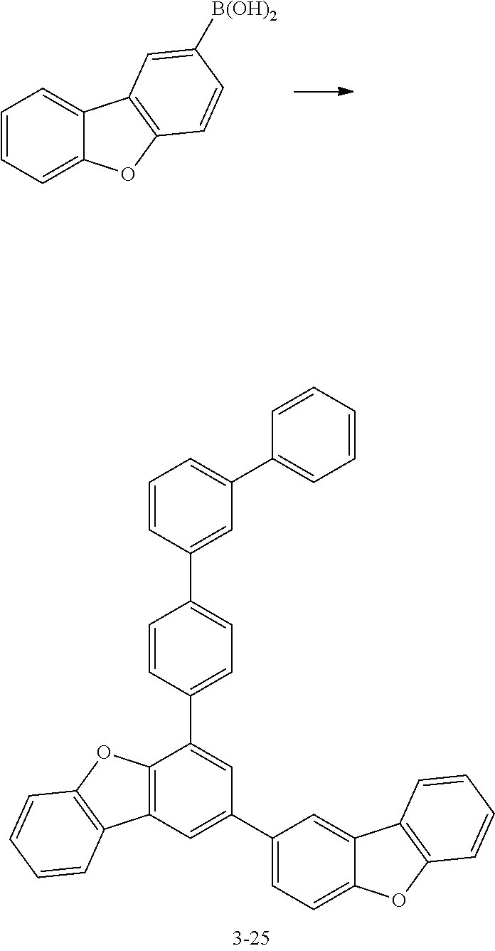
C1=CC=C(C2=CC=CC=C2)C=C1C1=CC=C(C2=CC(C3=CC=C4C(=C3)C3=C(O4)C=CC=C3)=CC3=C2OC2=C3C=CC=C2)C=C1.C1=CC=C2C(=C1)C1=C(O2)C=CC([B(OH)2])=C1
